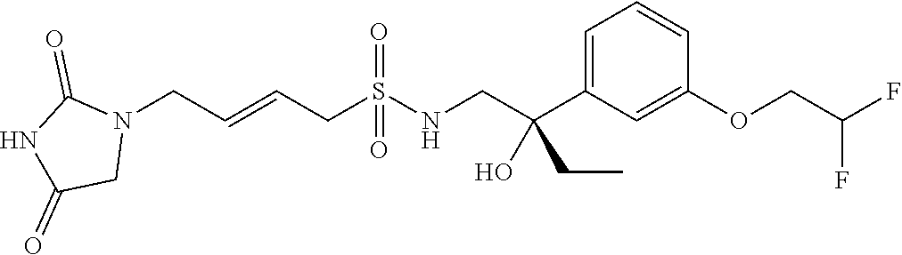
N1(CC=CCS(NCC(C2=CC=CC(OCC(F)F)=C2)(O)CC)(=O)=O)C(=O)NC(=O)C1
